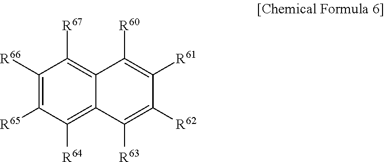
C1([R66])=C([R65])C([R64])=C2C(=C1[R67])C([R60])=C([R61])C([R62])=C2[R63]
